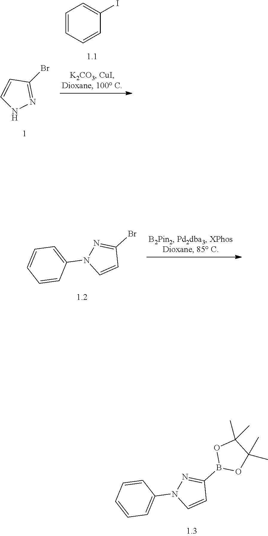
BrC1=NN(C2=CC=CC=C2)C=C1.BrC1=NNC=C1.C1=CC=CC(I)=C1.B1(C2=NN(C3=CC=CC=C3)C=C2)OC(C)(C)C(C)(C)O1
